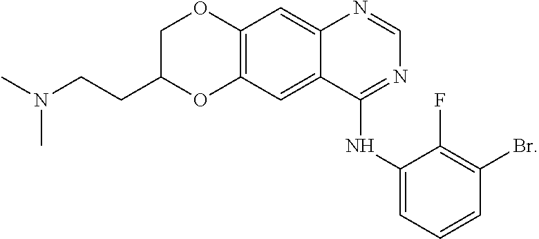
C1=NC2=CC3=C(OC(CCN(C)C)CO3)C=C2C(NC2=CC=CC(Br)=C2F)=N1
